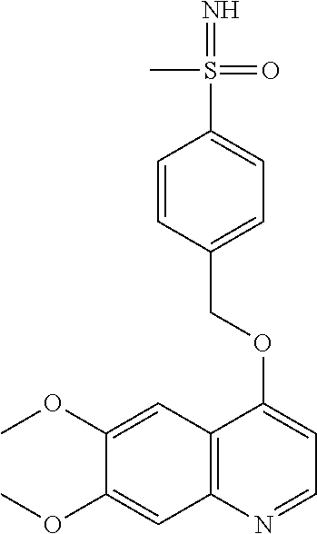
C1(OC)=CC2=C(C=C1OC)N=CC=C2OCC1=CC=C(S(=N)(=O)C)C=C1
